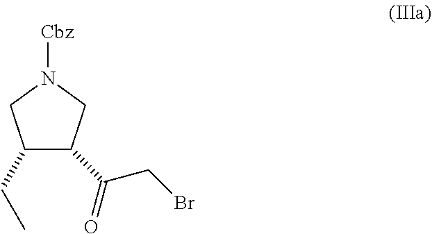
C1(CC)C(C(=O)CBr)CN([Cbz])C1
